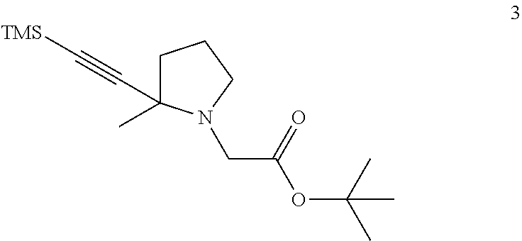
C1C(C#C[TMS])(C)N(CC(OC(C)(C)C)=O)CC1
